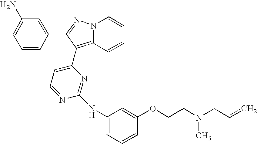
C1(N)=CC=CC(C2=NN3C=CC=CC3=C2C2=CC=NC(NC3=CC=CC(OCCN(CC=C)C)=C3)=N2)=C1
